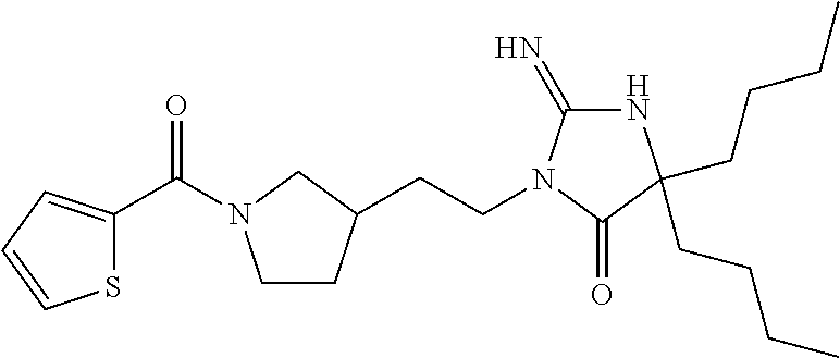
C1CC(CCN2C(=N)NC(CCCC)(CCCC)C2=O)CN1C(C1=CC=CS1)=O
